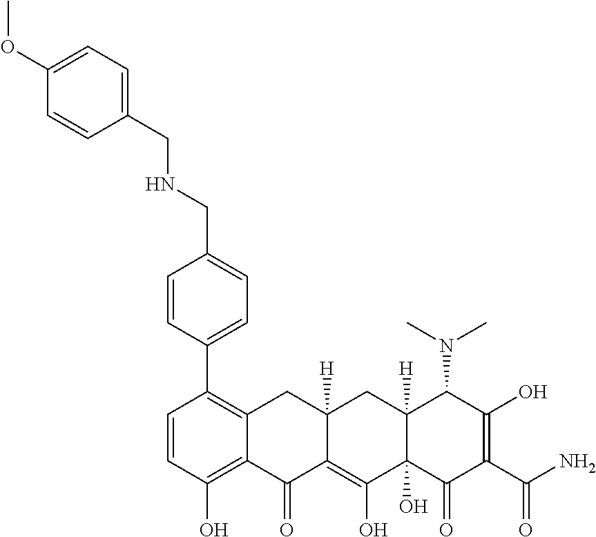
C1(C2=C3C(=C(O)C=C2)C(=O)C2=C(O)C4(O)C([H])(CC2([H])C3)C(N(C)C)C(O)=C(C(N)=O)C4=O)=CC=C(CNCC2=CC=C(OC)C=C2)C=C1
